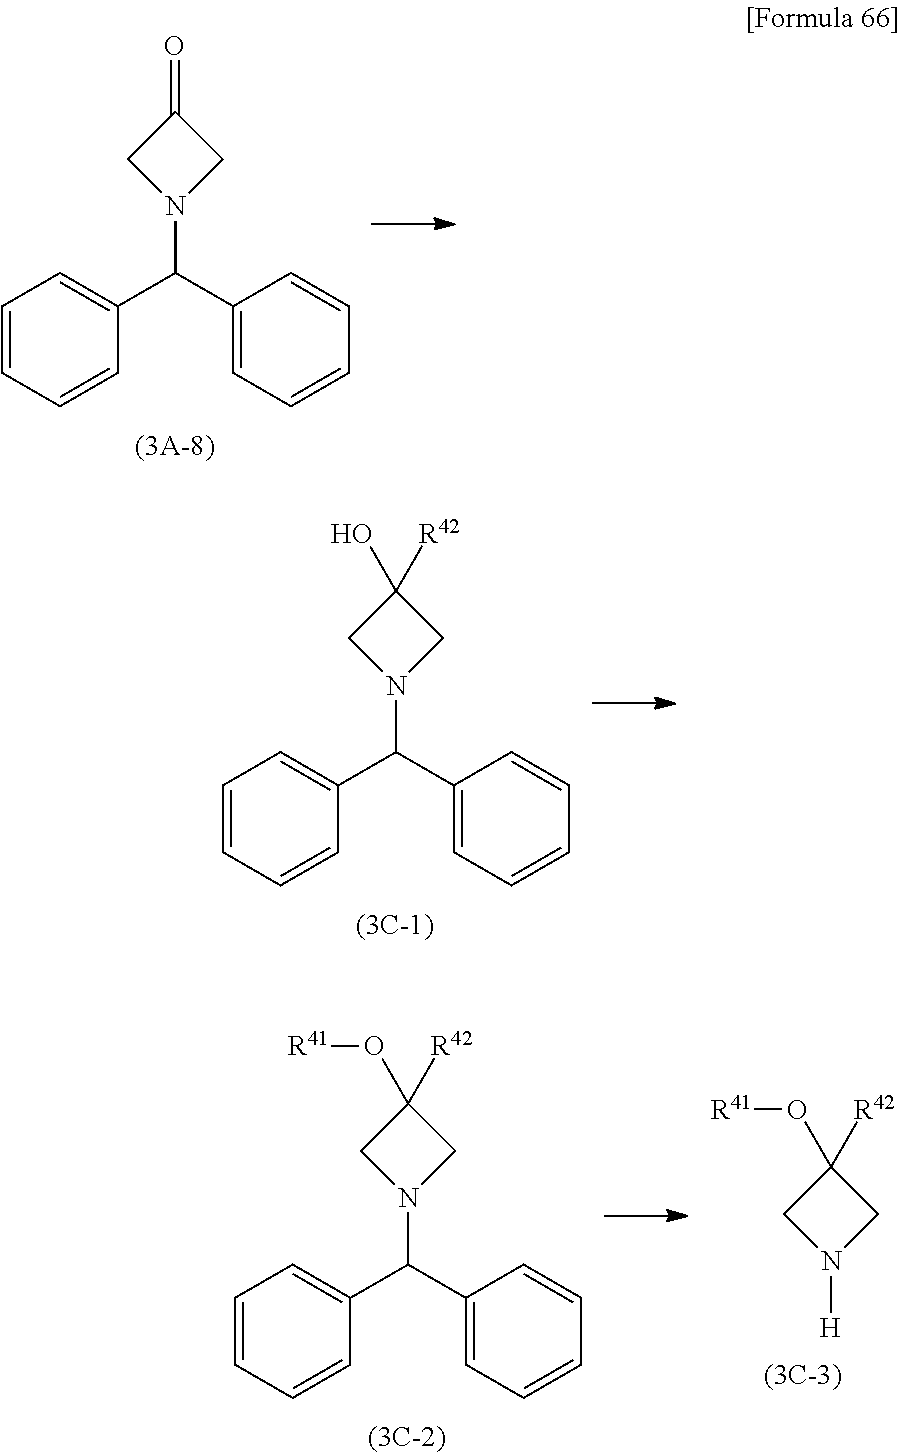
C1=CC=CC(C(C2=CC=CC=C2)N2CC(=O)C2)=C1.C1=CC=CC(C(C2=CC=CC=C2)N2CC(O)([R42])C2)=C1.C1=CC=CC(C(C2=CC=CC=C2)N2CC(O[R41])([R42])C2)=C1.N1([H])CC(O[R41])([R42])C1
